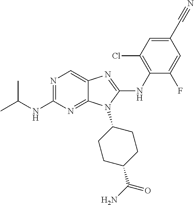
N1=C(NC(C)C)N=C2C(=C1)N=C(NC1=C(Cl)C=C(C#N)C=C1F)N2C1CCC(C(N)=O)CC1
